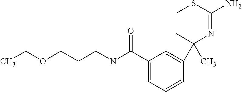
C1CC(C)(C2=CC(C(NCCCOCC)=O)=CC=C2)N=C(N)S1
